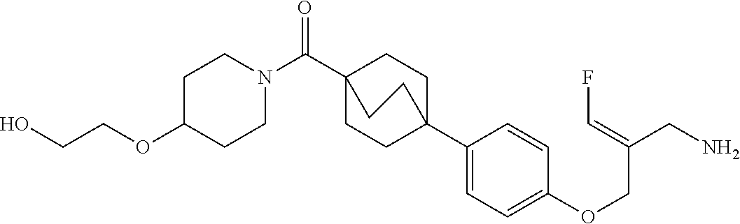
C1(C23CCC(C(N4CCC(OCCO)CC4)=O)(CC2)CC3)=CC=C(OCC(CN)=CF)C=C1
